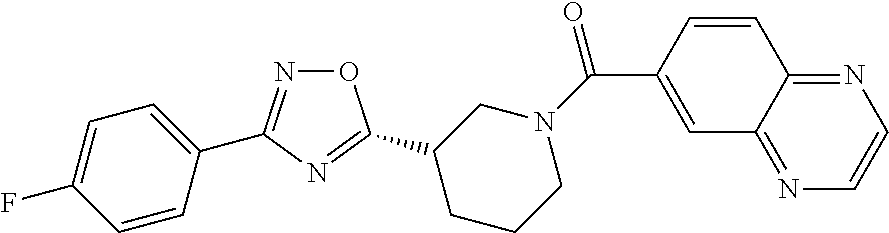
O1N=C(C2=CC=C(F)C=C2)N=C1C1CCCN(C(=O)C2=CC3=NC=CN=C3C=C2)C1
